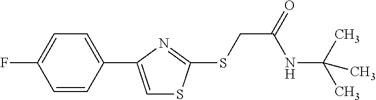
C1(C2=CSC(SCC(=O)NC(C)(C)C)=N2)=CC=C(F)C=C1
